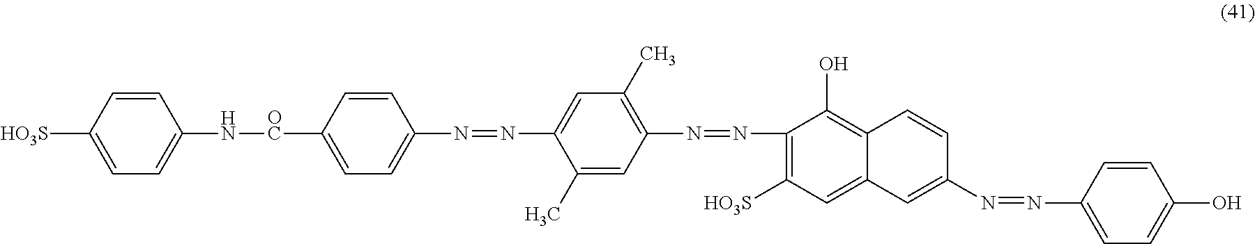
[HO3S]C1=CC=C(N[OC]C2=CC=C(N=NC3=CC(C)=C(N=NC4=C([HO3S])C=C5C(=C4O)C=CC(N=NC4=CC=C(O)C=C4)=C5)C=C3C)C=C2)C=C1
